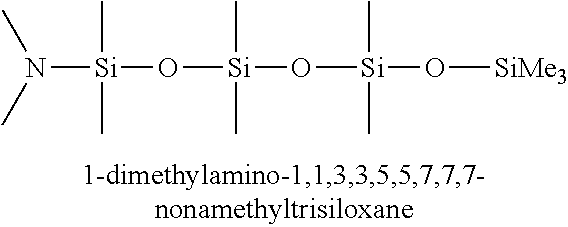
N([Si](C)(C)O[Si](C)(C)O[Si](C)(C)O[SiMe3])(C)C
